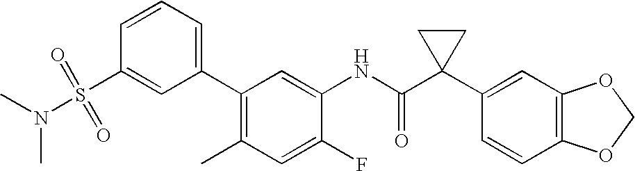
C1(C2=C(C)C=C(F)C(NC(C3(C4=CC5=C(C=C4)OCO5)CC3)=O)=C2)=CC=CC(S(=O)(=O)N(C)C)=C1
